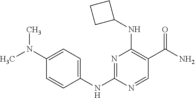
N1=C(NC2=CC=C(N(C)C)C=C2)N=CC(C(N)=O)=C1NC1CCC1
